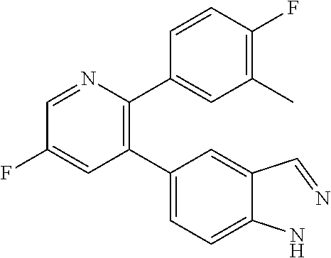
C1(C2=CC=C(N)C(C=N)=C2)=C(C2=CC(C)=C(F)C=C2)N=CC(F)=C1
